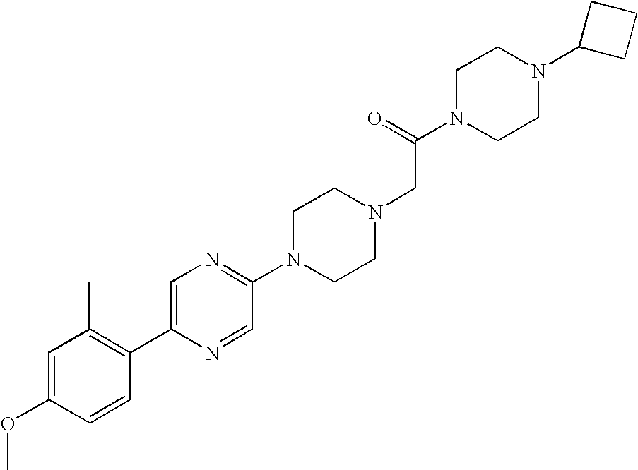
C1=C(OC)C=CC(C2=CN=C(N3CCN(CC(N4CCN(C5CCC5)CC4)=O)CC3)C=N2)=C1C
